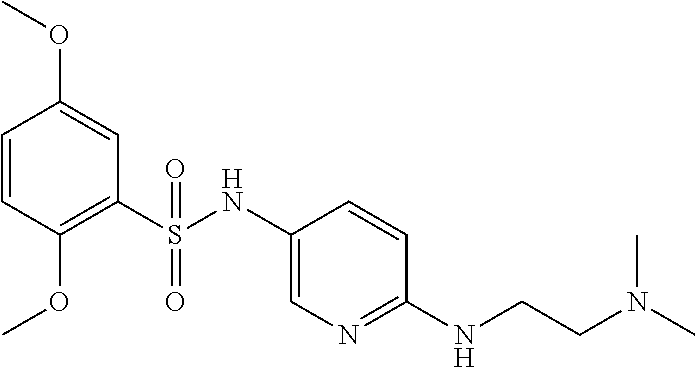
C1=CC(OC)=C(S(NC2=CN=C(NCCN(C)C)C=C2)(=O)=O)C=C1OC
